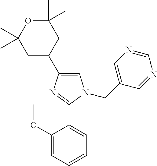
C1=C(C2CC(C)(C)OC(C)(C)C2)N=C(C2=CC=CC=C2OC)N1CC1=CN=CN=C1
